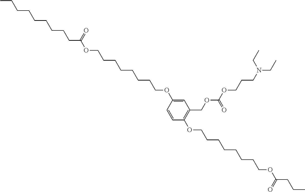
CCCCCCCCCC(OCCCCCCCCOC1=CC(COC(OCCCN(CC)CC)=O)=C(OCCCCCCCCOC(CCC)=O)C=C1)=O
